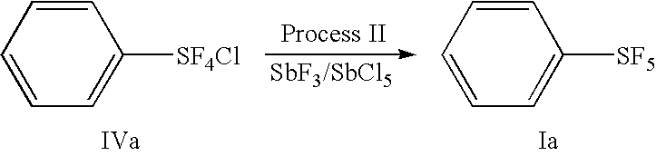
C1=CC=CC=C1[SF4Cl].C1=CC=CC=C1[SF5].[SbF3/SbCl5]
